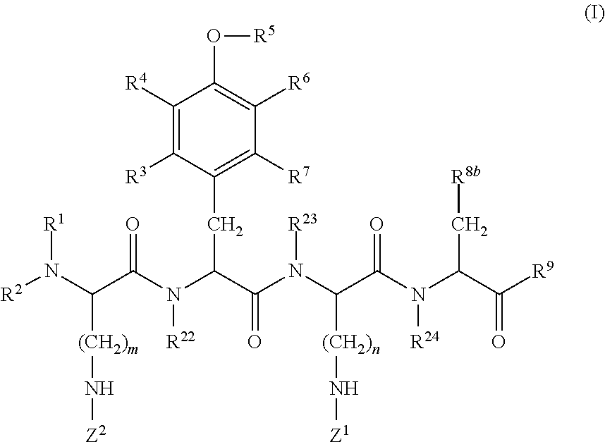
[R2]N(C(C(N(C(C(N(C(C(N(C(C([R9])=O)C[R8b])[R24])=O)[(CH2)n]N[Z1])[R23])=O)CC1=C([R7])C([R6])=C(O[R5])C([R4])=C1[R3])[R22])=O)[(CH2)m]N[Z2])[R1]
